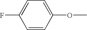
C1=CC(OC)=CC=C1F
